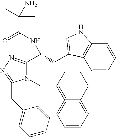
N1(CC2=C3=CC=CC=C3CC=C2)C(C(CC2=CNC3=C2C=CC=C3)NC(=O)C(C)(C)N)=NN=C1CC1=CC=CC=C1
